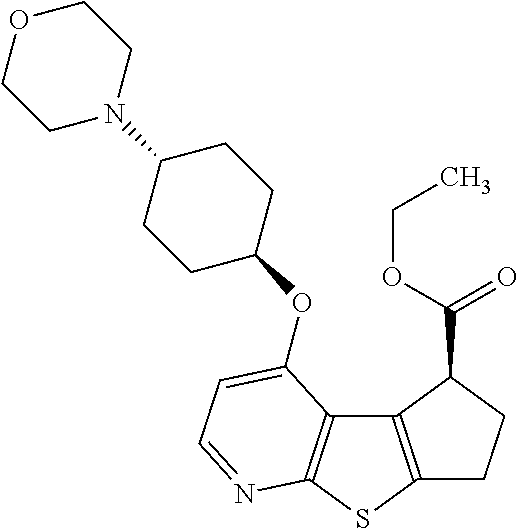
C1C2=C(C(C(=O)OCC)C1)C1=C(S2)N=CC=C1OC1CCC(N2CCOCC2)CC1
